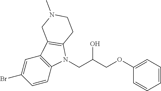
C1=CC=C(OCC(CN2C3=C(C=C(Br)C=C3)C3=C2CCN(C)C3)O)C=C1
